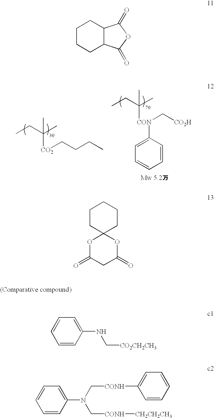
C1=CC(N(C[CONH][CH2CH2CH3])C[CONH]C2=CC=CC=C2)=CC=C1.CCC(C)(C)[CO2]CCCC.CCC(C)(C)[CON](C1=CC=CC=C1)C[CO2H].C1=CC(NC[CO2CH2CH3])=CC=C1.C1CCC2C(C1)C(=O)OC2=O.C1CC2(CCC1)OC(=O)CC(=O)O2
